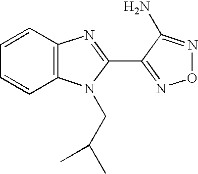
C1=CC2=C(C=C1)N(CC(C)C)C(C1=NON=C1N)=N2
